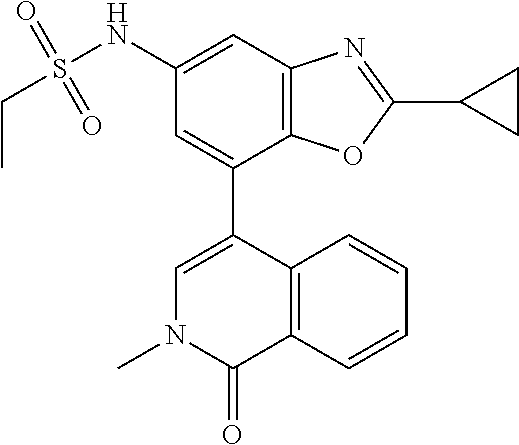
C12=C(C=CC=C1)C(=O)N(C)C=C2C1=CC(NS(CC)(=O)=O)=CC2=C1OC(C1CC1)=N2
